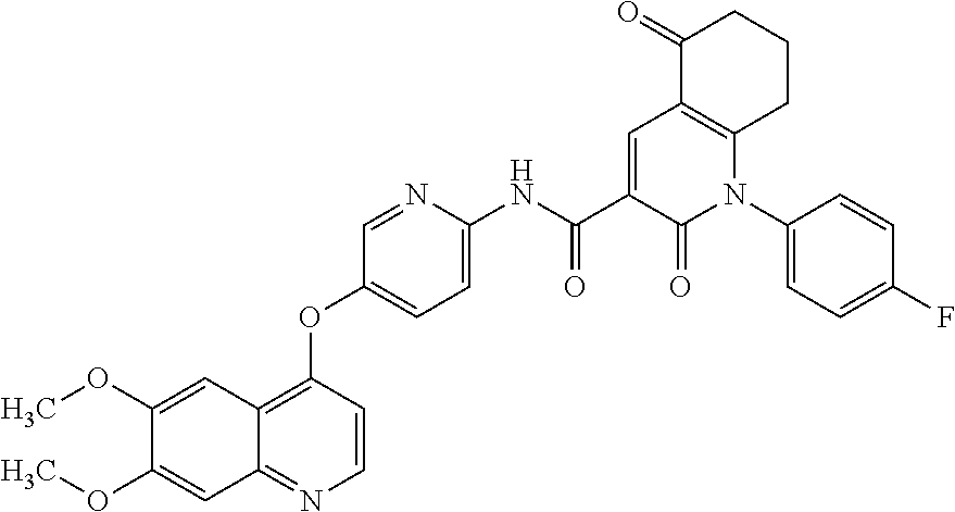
C1(OC)=CC2=C(OC3=CC=C(NC(C4=CC5=C(N(C6=CC=C(F)C=C6)C4=O)CCCC5=O)=O)N=C3)C=CN=C2C=C1OC
